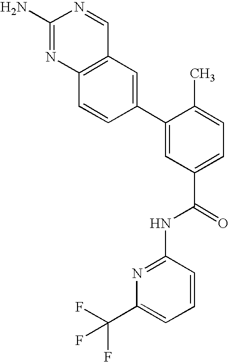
C12=C(N=C(N)N=C1)C=CC(C1=CC(C(=O)NC3=NC(C(F)(F)F)=CC=C3)=CC=C1C)=C2
